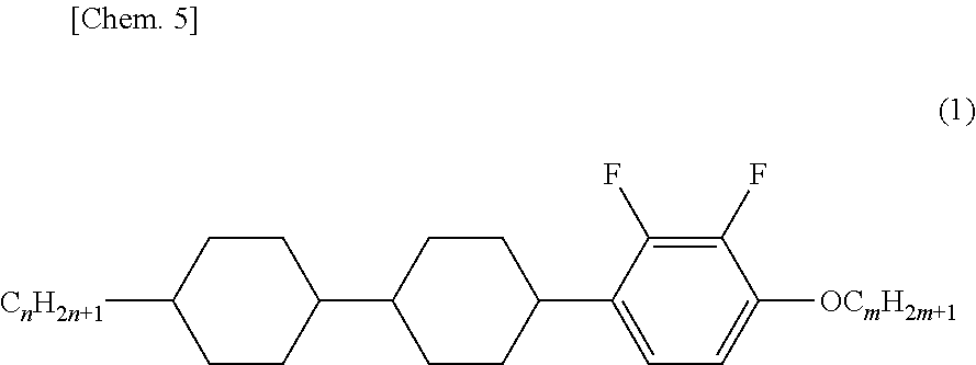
[CnH2n+1]C1CCC(C2CCC(C3=CC=C([OCmH2m+1])C(F)=C3F)CC2)CC1
